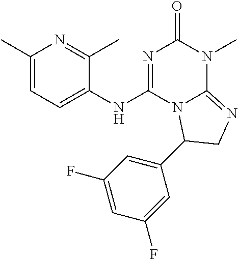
C1(C)=CC=C(NC2=NC(=O)N(C)C3=NCC(C4=CC(F)=CC(F)=C4)N23)C(C)=N1
